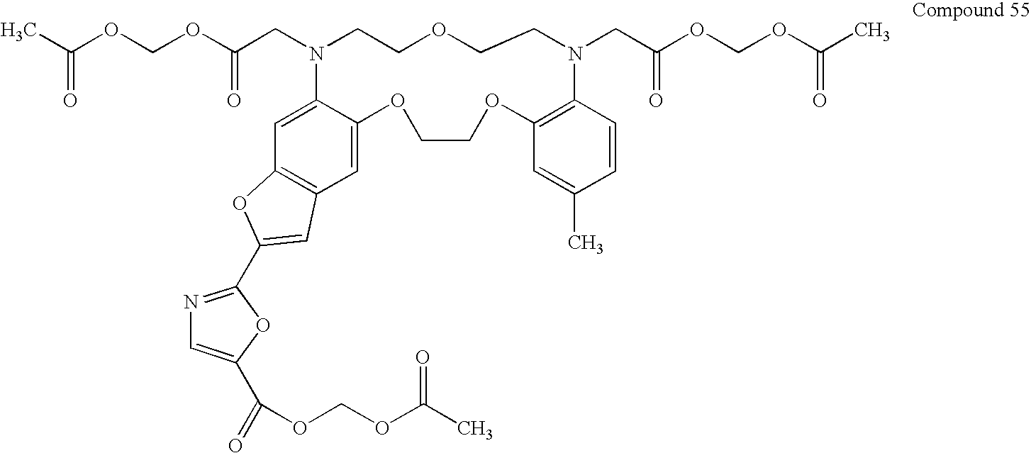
C12=C(C=C3C(=C1)N(CC(OCOC(C)=O)=O)CCOCCN(CC(OCOC(C)=O)=O)C1=C(OCCO3)C=C(C)C=C1)C=C(C1=NC=C(C(=O)OCOC(C)=O)O1)O2
